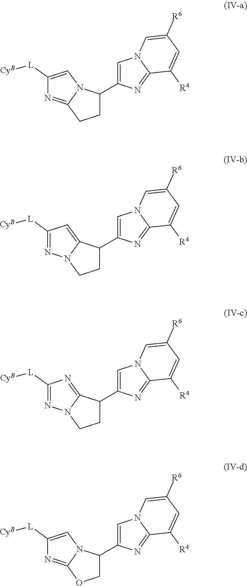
C1(C2CCC3=NC([L][CyB])=CN23)=CN2C(=N1)C([R4])=CC([R6])=C2.C1(C2CCN3N=C([L][CyB])C=C23)=CN2C(=N1)C([R4])=CC([R6])=C2.C1(C2CCN3N=C([L][CyB])N=C23)=CN2C(=N1)C([R4])=CC([R6])=C2.C1(C2COC3=NC([L][CyB])=CN23)=CN2C(=N1)C([R4])=CC([R6])=C2
